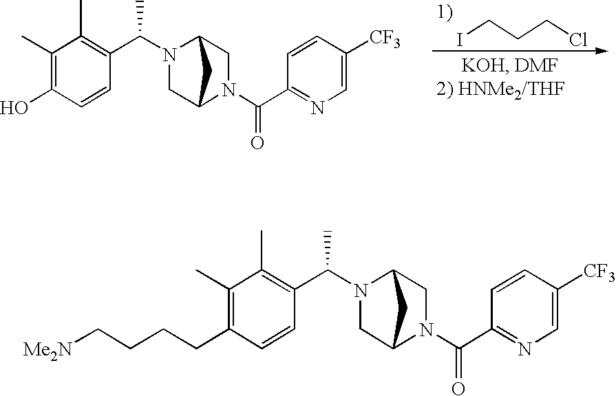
ICCCCl.C1(C)=C(O)C=CC(C(N2CC3N(C(C4=NC=C([CF3])C=C4)=O)CC2C3)C)=C1C.C1(C)=C(CCCC[Me2N])C=CC(C(N2CC3N(C(C4=NC=C([CF3])C=C4)=O)CC2C3)C)=C1C
